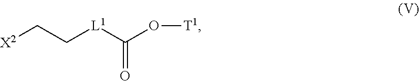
[X2]CC[L1]C(O[T1])=O
